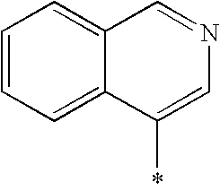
C1=CC=C2C(=C1)C=NC=C2*
